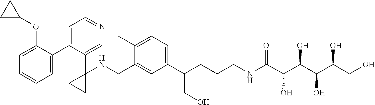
C1=C(C2=CC=NC=C2C2(NCC3=CC(C(CCCNC(=O)C(C(C(C(CO)O)O)O)O)CO)=CC=C3C)CC2)C(OC2CC2)=CC=C1
